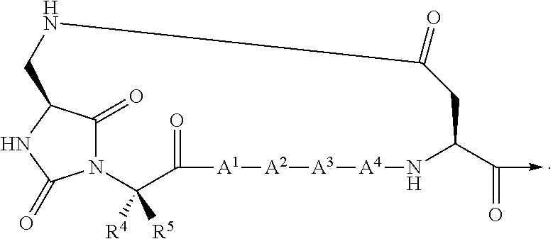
N12C(=O)C(NC1=O)CNC(=O)CC(C(=O)->C)N[A4][A3][A2][A1]C(=O)C2([R5])[R4]
